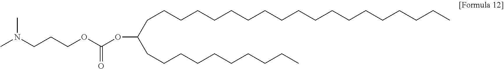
CN(CCCOC(OC(CCCCCCCCCCCCCCCCCCC)CCCCCCCCCC)=O)C
